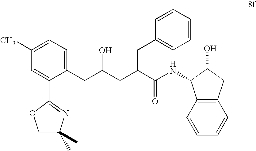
C1(C2=NC(C)(C)CO2)=CC(C)=CC=C1CC(CC(C(NC1C2=C(C=CC=C2)CC1O)=O)CC1=CC=CC=C1)O
